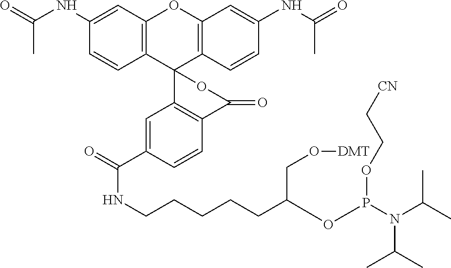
C12=C(C=C(NC(=O)C)C=C1)OC1=C(C23C2=C(C=CC(C(=O)NCCCCCC(OP(N(C(C)C)C(C)C)OCC[CN])CO[DMT])=C2)C(=O)O3)C=CC(NC(=O)C)=C1
